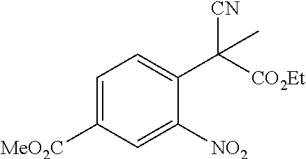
C1([MeO2C])=CC=C(C([CO2Et])([CN])C)C([NO2])=C1
